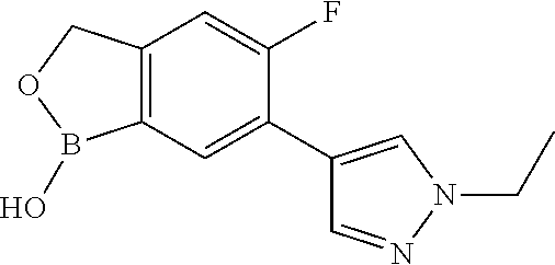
C12=C(COB1O)C=C(F)C(C1=CN(CC)N=C1)=C2
